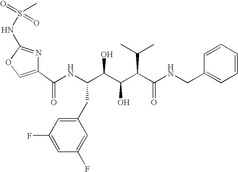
C1(C(NC(C(C(C(C(NCC2=CC=CC=C2)=O)C(C)C)O)O)CC2=CC(F)=CC(F)=C2)=O)=COC(NS(=O)(=O)C)=N1
